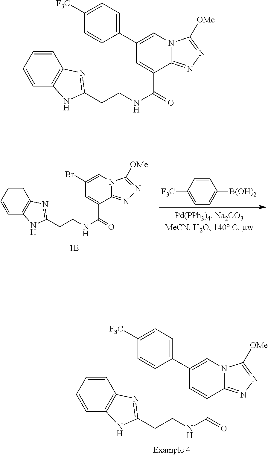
N12C(=NN=C1[OMe])C(C(=O)NCCC1=NC3=C(C=CC=C3)N1)=CC(C1=CC=C([F3C])C=C1)=C2.N12C(=NN=C1[OMe])C(C(=O)NCCC1=NC3=C(C=CC=C3)N1)=CC(C1=CC=C([F3C])C=C1)=C2.N12C(=NN=C1[OMe])C(C(=O)NCCC1=NC3=C(C=CC=C3)N1)=CC(Br)=C2.C1=C([F3C])C=CC([B(OH)2])=C1
